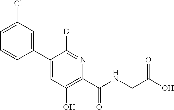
C1(C2=CC(Cl)=CC=C2)=CC(O)=C(C(NCC(O)=O)=O)N=C1[D]
